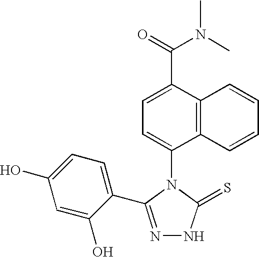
C1=C(C(=O)N(C)C)C2=C(C(N3C(=S)NN=C3C3=CC=C(O)C=C3O)=C1)C=CC=C2
